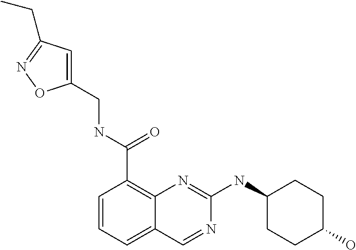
C1=CC=C2C(=C1C(NCC1=CC(CC)=NO1)=O)N=C(NC1CCC(O)CC1)N=C2
